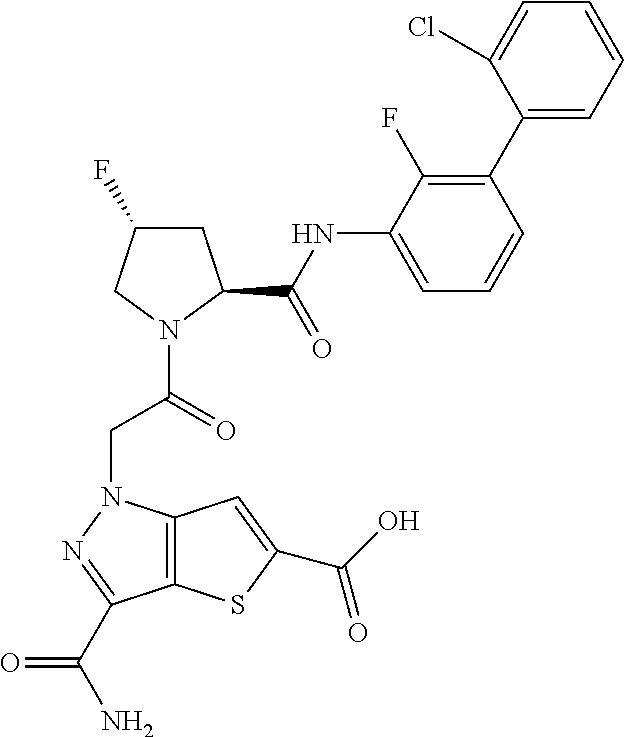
C1C(F)CN(C(=O)CN2C3=C(C(C(N)=O)=N2)SC(C(O)=O)=C3)C1C(NC1=CC=CC(C2=CC=CC=C2Cl)=C1F)=O
